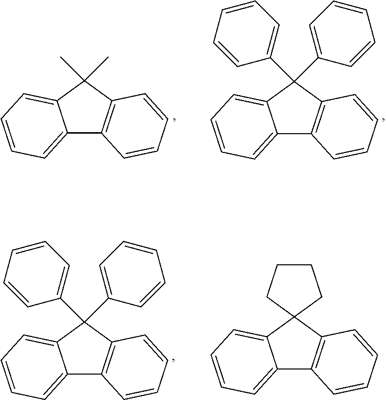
C1(C)(C)C2=CC=CC=C2C2=C1C=CC=C2.C1(C2=CC=CC=C2)(C2=CC=CC=C2)C2=CC=CC=C2C2=C1C=CC=C2.C1(C2=CC=CC=C2)(C2=CC=CC=C2)C2=CC=CC=C2C2=C1C=CC=C2.C12(C3=CC=CC=C3C3=C1C=CC=C3)CCCC2
